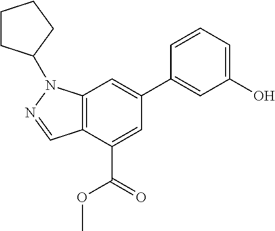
C12=C(C(C(=O)OC)=CC(C3=CC(O)=CC=C3)=C1)C=NN2C1CCCC1
